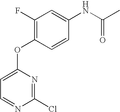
C1=C(OC2=C(F)C=C(NC(C)=O)C=C2)N=C(Cl)N=C1
